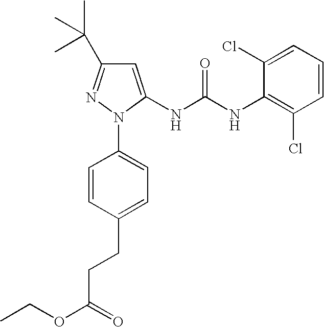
C1=C(NC(NC2=C(Cl)C=CC=C2Cl)=O)N(C2=CC=C(CCC(OCC)=O)C=C2)N=C1C(C)(C)C
